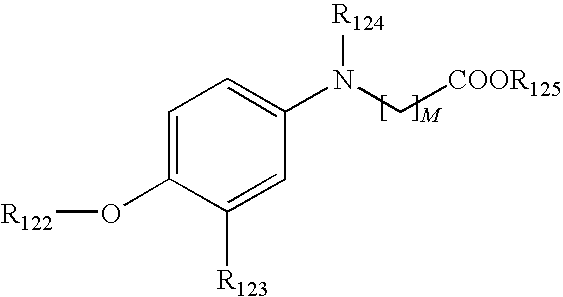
C1=C(O[R122])C([R123])=CC(N(C[COOR125])[R124])=C1
